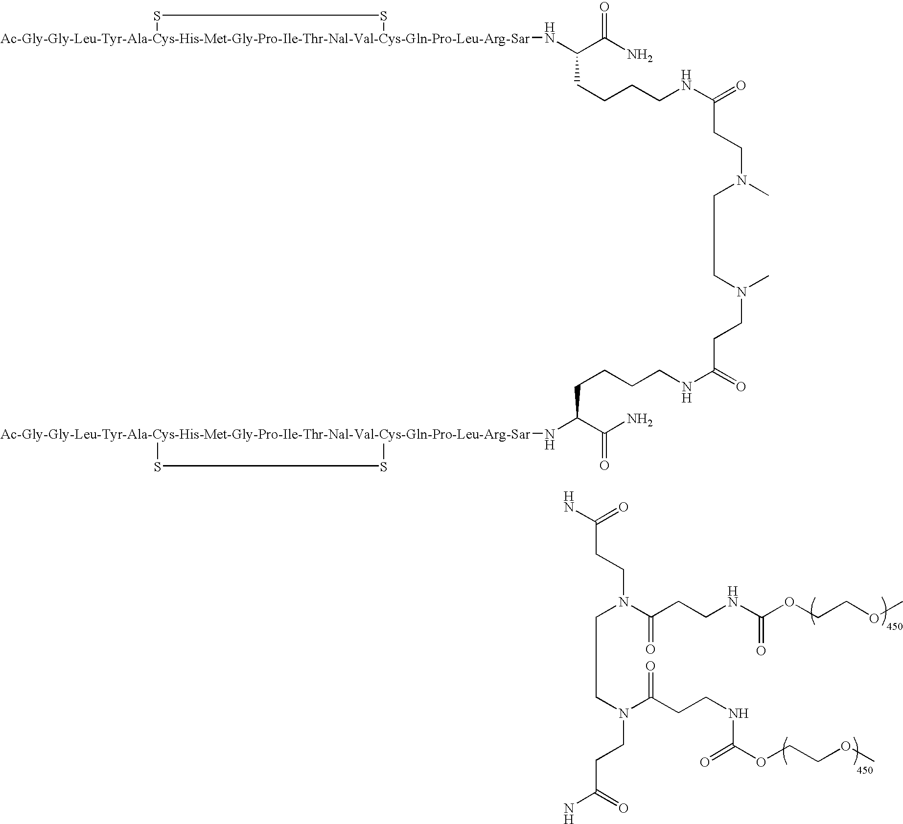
[Ac-Gly-Gly-Leu-Tyr-Ala-Cys-His-Met-Gly-Pro-Ile-Thr-Nal-Val-Cys-Gln-Pro-Leu-Arg-Sar]1(NC(C(N)=O)CCCCNC(=O)CCN(C)CCCN(C)CCC(NCCCCC(N[Ac-Gly-Gly-Leu-Tyr-Ala-Cys-His-Met-Gly-Pro-Ile-Thr-Nal-Val-Cys-Gln-Pro-Leu-Arg-Sar]2SS2)C(N)=O)=O)SS1.NC(=O)CCN(C(CCNC(OCCOC)=O)=O)CCCN(C(CCNC(=O)OCCOC)=O)CCC(N)=O
